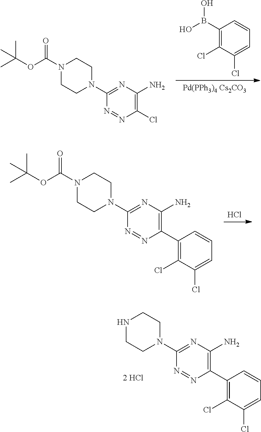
C1(B(O)O)=C(Cl)C(Cl)=CC=C1.[Pd(PPh3)4 Cs2CO3].C1CN(C(OC(C)(C)C)=O)CCN1C1=NC(N)=C(Cl)N=N1.Cl.C1CN(C(OC(C)(C)C)=O)CCN1C1=NC(N)=C(C2=C(Cl)C(Cl)=CC=C2)N=N1.C1CNCCN1C1=NC(N)=C(C2=C(Cl)C(Cl)=CC=C2)N=N1
